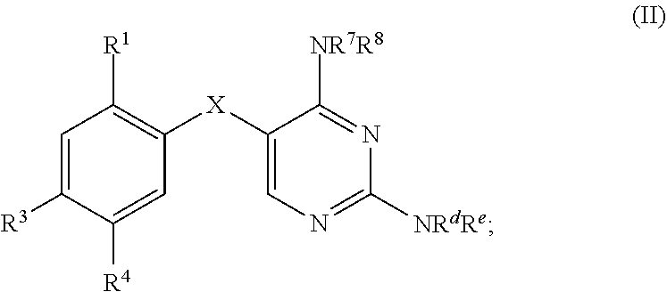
N1=C([NR7R8])C([X]C2=C([R1])C=C([R3])C([R4])=C2)=CN=C1[NRdRe]
